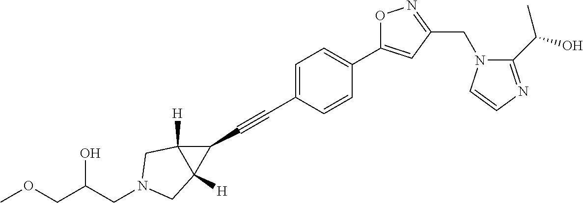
C1=C(C#CC2C3([H])C2([H])CN(CC(COC)O)C3)C=CC(C2=CC(CN3C(C(O)C)=NC=C3)=NO2)=C1
